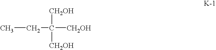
CCC([CH2OH])([CH2OH])[CH2OH]
